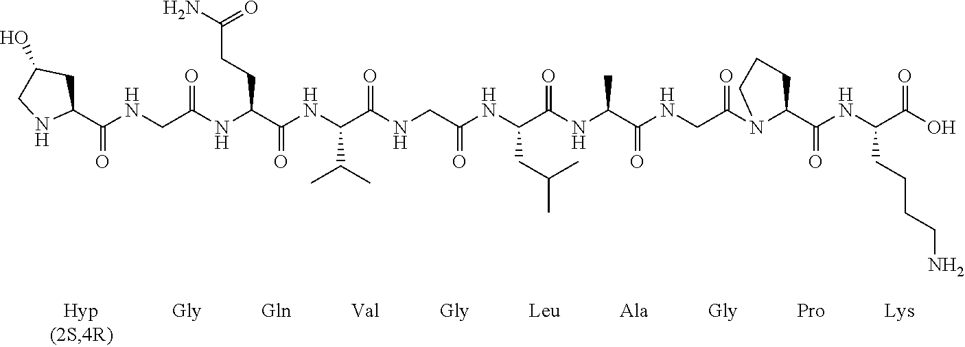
C1(C(NCC(NC(C(NC(C(NCC(NC(C(NC(C(NCC(N2C(C(NC(C(O)=O)CCCCN)=O)CCC2)=O)=O)C)=O)CC(C)C)=O)=O)C(C)C)=O)CCC(N)=O)=O)=O)CC(O)CN1
